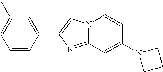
C1(C2=CN3C(=N2)C=C(N2CCC2)C=C3)=CC(C)=CC=C1
